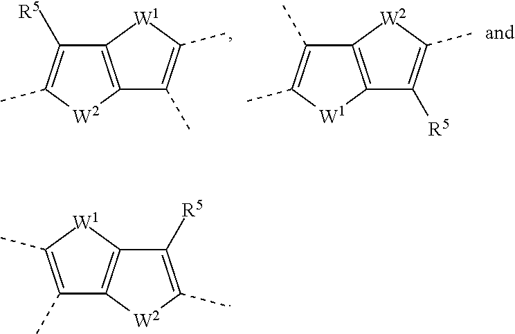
C1(C)=C(C)[W1]C2=C1[W2]C(C)=C2[R5].C1([R5])=C(C)[W2]C2=C1[W1]C(C)=C2C.C1(C)=C(C)[W1]C2=C1[W2]C(C)=C2[R5]
